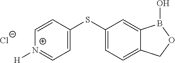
C1(SC2=CC=[N+]([H])C=C2)=CC=C2C(=C1)B(O)OC2.[Cl-]
